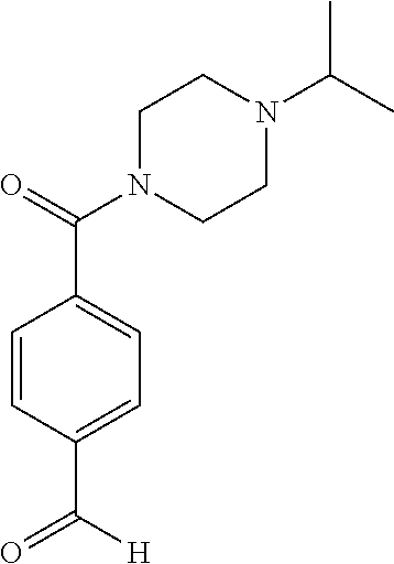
C(N1CCN(C(C)C)CC1)(=O)C1=CC=C(C([H])=O)C=C1
